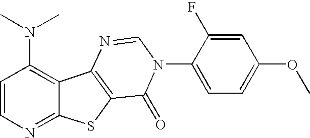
C12=NC=CC(N(C)C)=C1C1=C(S2)C(=O)N(C2=CC=C(OC)C=C2F)C=N1
